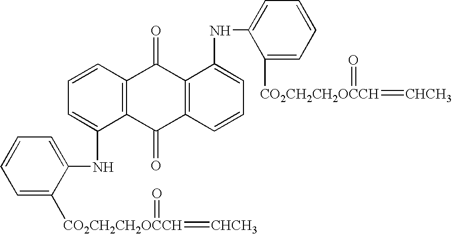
C1([CO2CH2CH2OCCH](=[CHCH3])=O)=CC=CC=C1NC1=CC=CC2=C1C(=O)C1=C(C2=O)C(NC2=CC=CC=C2[CO2CH2CH2OCCH](=[CHCH3])=O)=CC=C1
